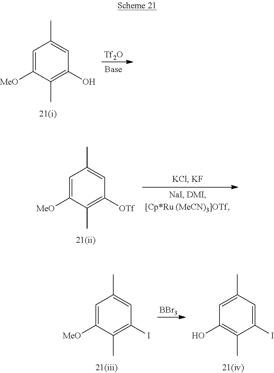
[Tf2O].C1=C([MeO])C(C)=C(O)C=C1C.C1=C([MeO])C(C)=C([OTf])C=C1C.[BBr3].C1=C([MeO])C(C)=C(I)C=C1C.C1=C(C)C=C(I)C(C)=C1O
